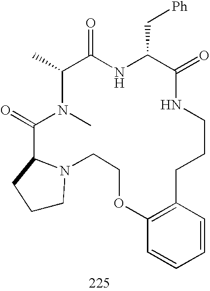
C1CN2C(C1)C(=O)N(C)C(C)C(=O)NC(C[Ph])C(=O)NCCCC1=C(OCC2)C=CC=C1
